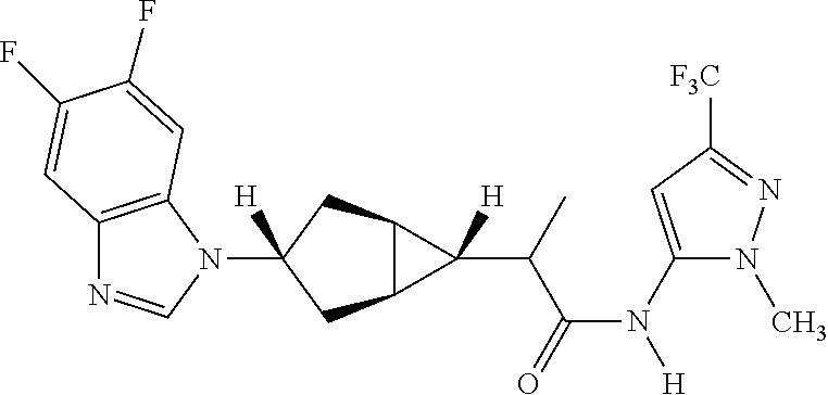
C12=C(N(C3([H])CC4C(C3)C4(C(C(N([H])C3=CC([F3C])=NN3C)=O)C)[H])C=N1)C=C(F)C(F)=C2
